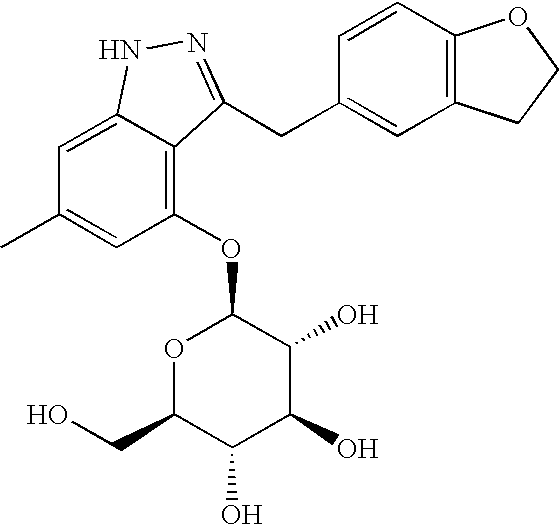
O1C(CO)C(O)C(O)C(O)C1OC1=C2C(=CC(C)=C1)NN=C2CC1=CC2=C(C=C1)OCC2
